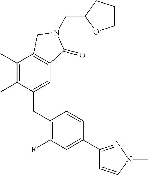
C1(CC2=C(F)C=C(C3=NN(C)C=C3)C=C2)=CC2=C(C(C)=C1C)CN(CC1OCCC1)C2=O
